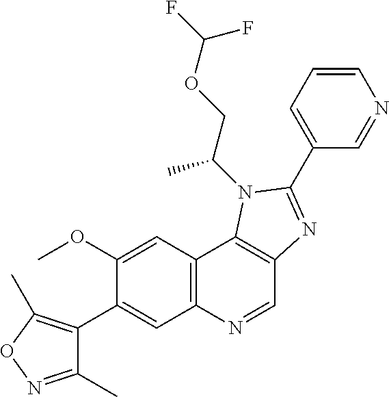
C12=C(N=CC3=C1N(C(COC(F)F)C)C(C1=CC=CN=C1)=N3)C=C(C1=C(C)ON=C1C)C(OC)=C2
